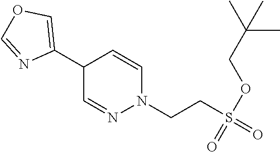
C1(C2=COC=N2)C=NN(CCS(OCC(C)(C)C)(=O)=O)C=C1
